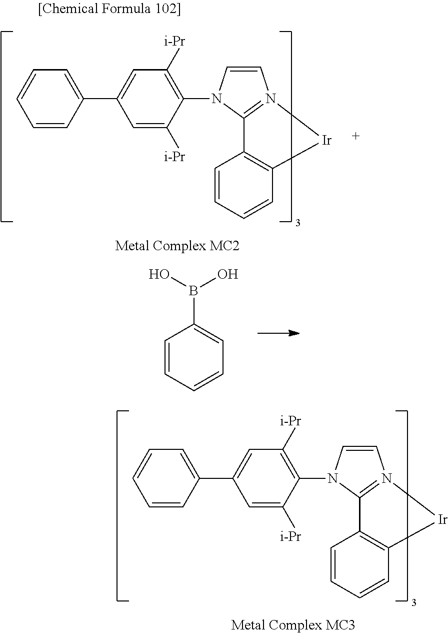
C1=CC(C2=CC([i-Pr])=C(N3C=CN4=C3C3=C(C=CC=C3)[Ir]4)C([i-Pr])=C2)=CC=C1.C1=CC(C2=CC([i-Pr])=C(N3C=CN4=C3C3=C(C=CC=C3)[Ir]4)C([i-Pr])=C2)=CC=C1.C1=CC=CC=C1B(O)O
